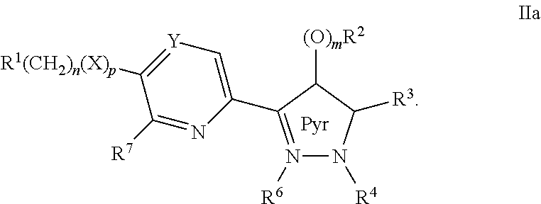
N1([R6])=C(C2=C[Y]=C([R1(CH2)n(X)p])C([R7])=N2)C([(O)mR2])C([R3])N1[R4]
